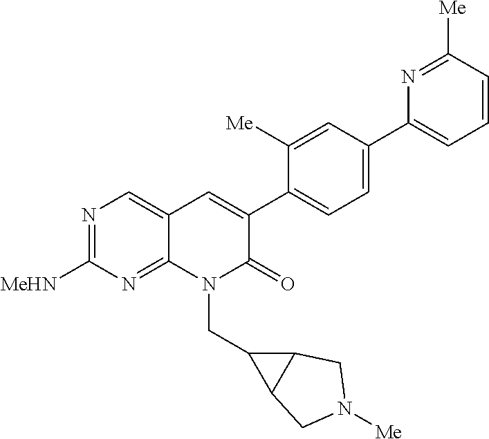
N1=C([MeHN])N=C2C(=C1)C=C(C1=CC=C(C3=CC=CC([Me])=N3)C=C1[Me])C(=O)N2CC1C2C1CN([Me])C2
